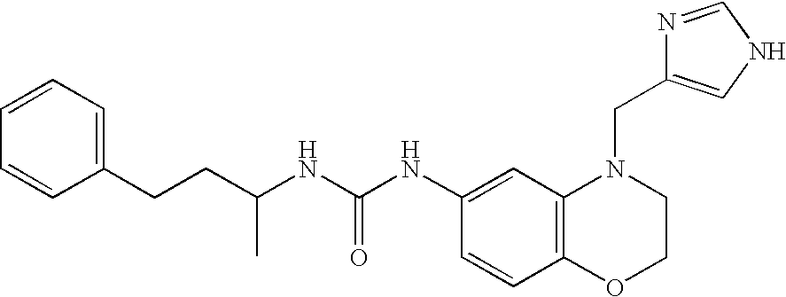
C1(NC(NC(CCC2=CC=CC=C2)C)=O)=CC2=C(C=C1)OCCN2CC1=CNC=N1
